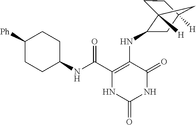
C(C1=C(NC2C3([H])CCC([H])(C2)C3)C(=O)NC(=O)N1)(=O)NC1CCC([Ph])CC1
